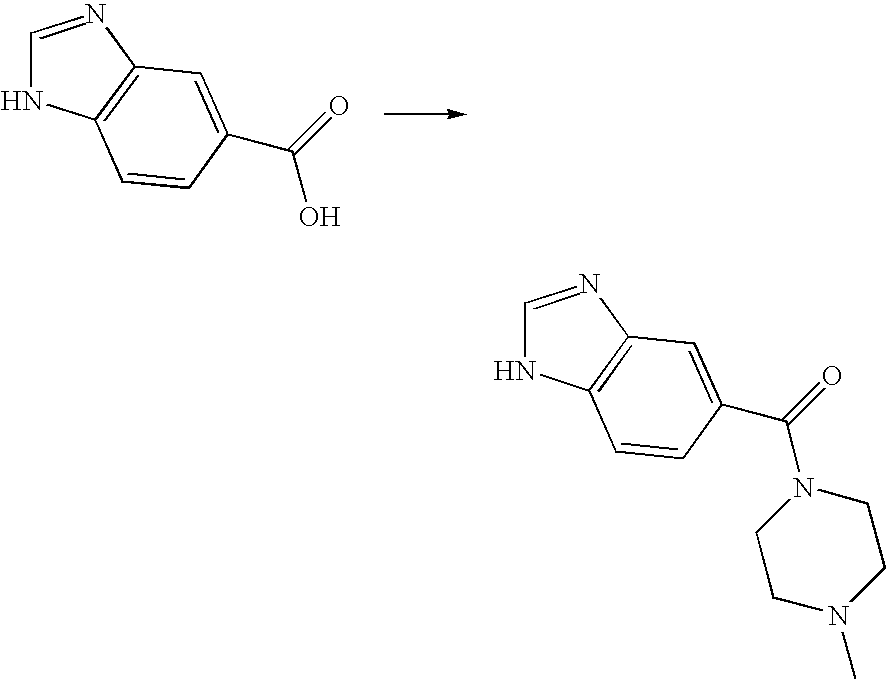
C1=NC2=C(N1)C=CC(C(=O)O)=C2.C1=NC2=C(N1)C=CC(C(=O)N1CCN(C)CC1)=C2
